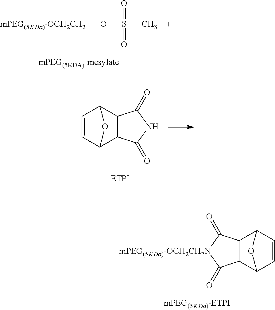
O([mPEG(5KDa)-OCH2CH2])S(C)(=O)=O.C1=CC2C3C(C1O2)C(=O)NC3=O.C1=CC2C3C(C1O2)C(=O)[mPEG(5KDa)-OCH2CH2N]C3=O
